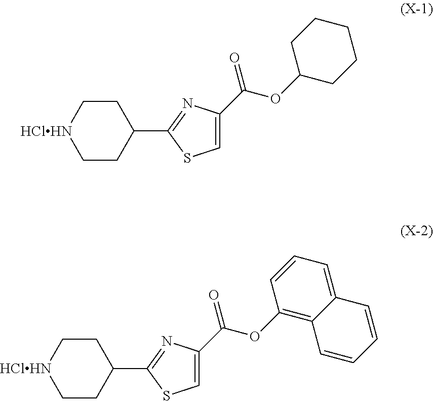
C1CC(C2=NC(C(OC3CCCCC3)=O)=CS2)CC[HClHN]1.C1CC(C2=NC(C(OC3=C4C(=CC=C3)C=CC=C4)=O)=CS2)CC[HClHN]1
